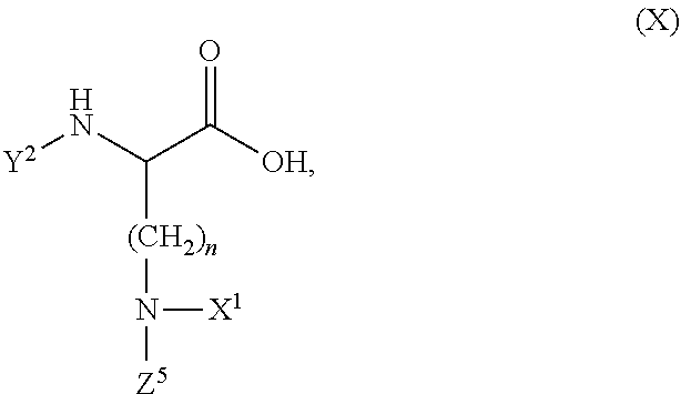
[Y2]NC(C([OH])=O)[(CH2)n]N([Z5])[X1]
